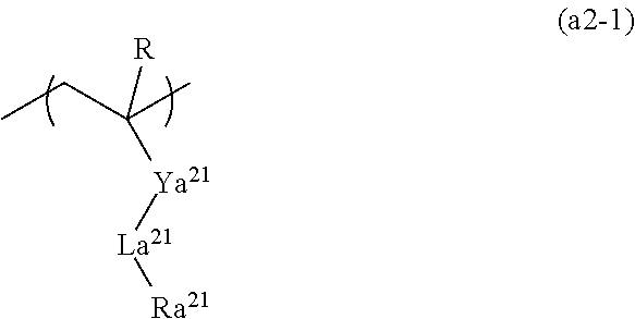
C([Ya21][La21][Ra21])(C)(CC)[R]
